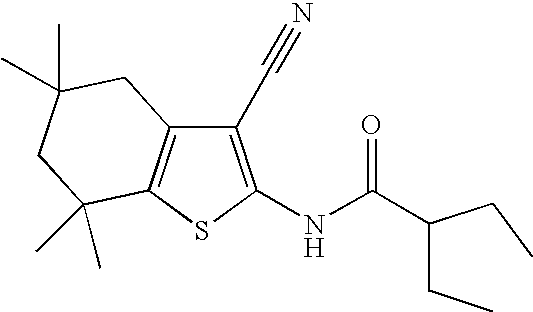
C1(C#N)=C(NC(C(CC)CC)=O)SC2=C1CC(C)(C)CC2(C)C
